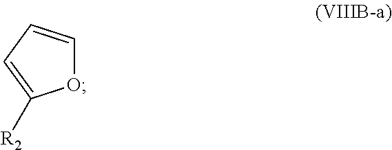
O1C=CC=C1[R2]
